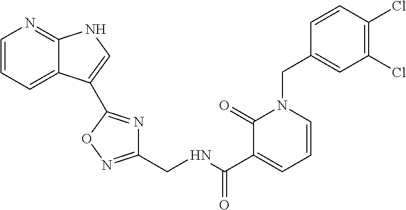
C1=CC=C2C(=N1)NC=C2C1=NC(CNC(C2=CC=CN(CC3=CC(Cl)=C(Cl)C=C3)C2=O)=O)=NO1
